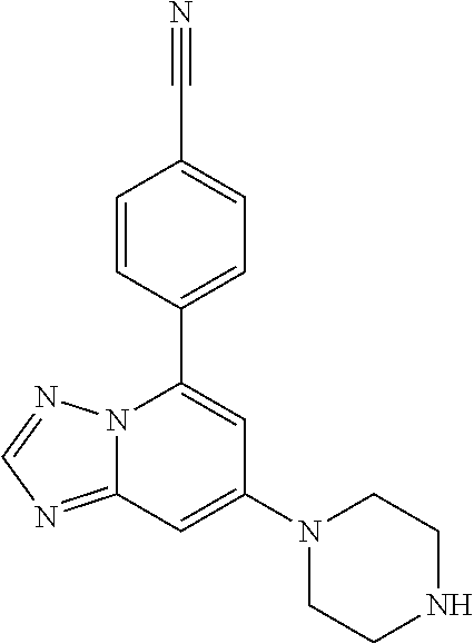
C1=CC(C2=CC(N3CCNCC3)=CC3=NC=NN23)=CC=C1C#N
